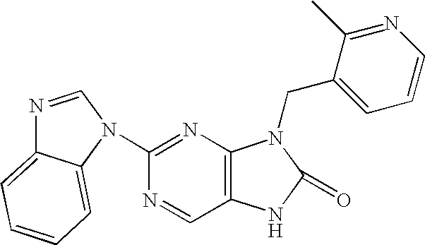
N1=CC2=C(N=C1N1C3=CC=CC=C3N=C1)N(CC1=CC=CN=C1C)C(=O)N2
